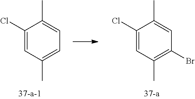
C1(Cl)=CC(C)=CC=C1C.C1(Cl)=CC(C)=C(Br)C=C1C
